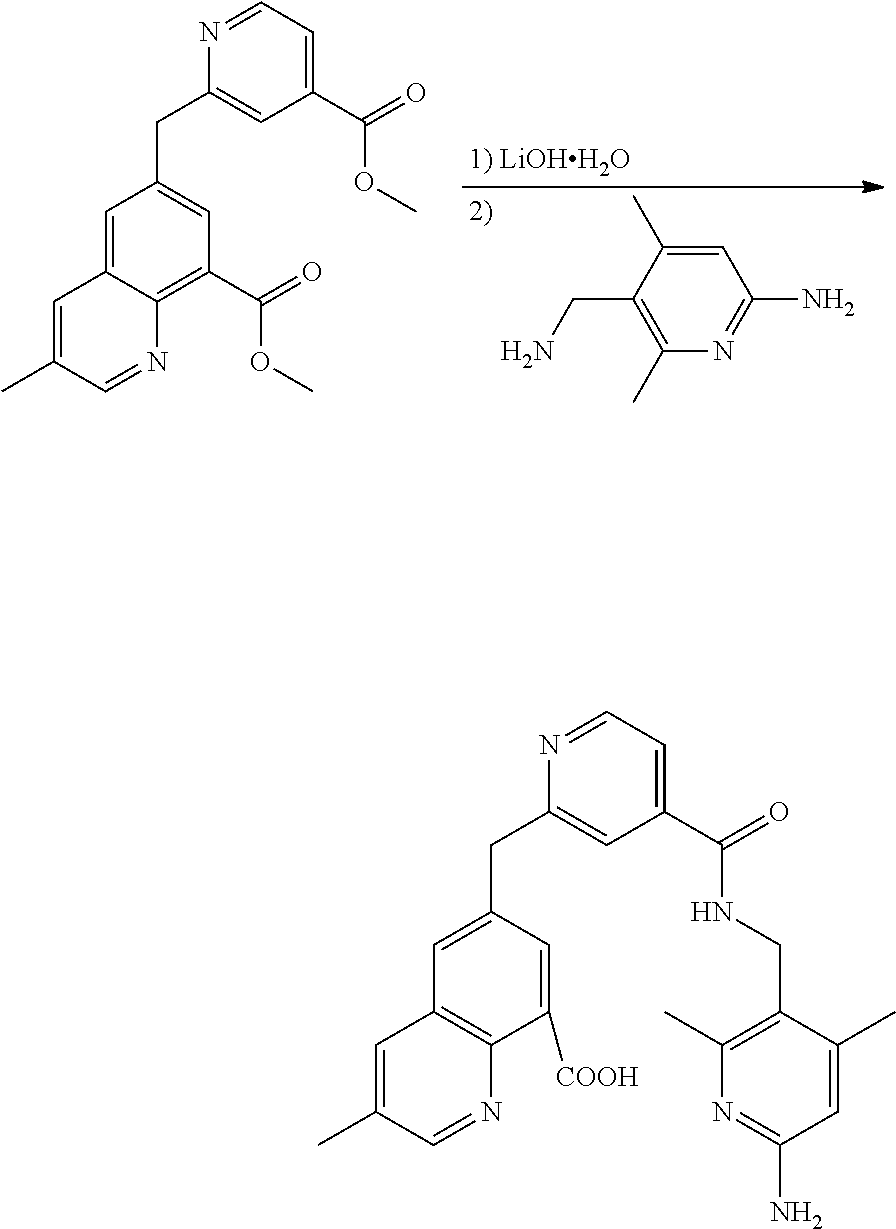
C1=C(CC2=CC(C(=O)NCC3=C(C)N=C(N)C=C3C)=CC=N2)C=C([COOH])C2=C1C=C(C)C=N2.[1) LiOHH2O].C1=C2C(=C(C(=O)OC)C=C1CC1=CC(C(=O)OC)=CC=N1)N=CC(C)=C2.C1(CN)=C(C)N=C(N)C=C1C
